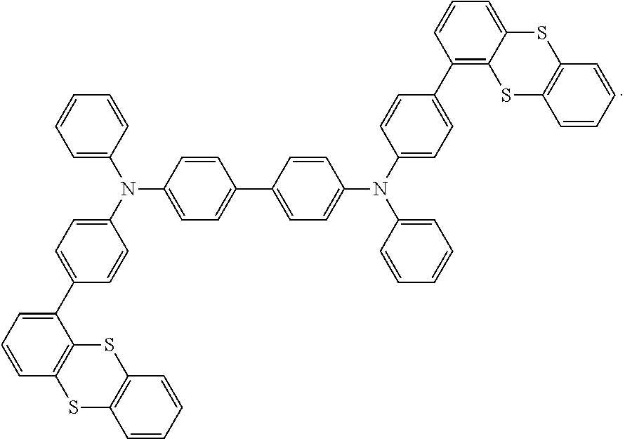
C1=C(C2=CC=C(N(C3=CC=C(C4=CC=C(N(C5=CC=C(C6=C7C(=CC=C6)SC6=C(S7)C=CC=C6)C=C5)C5=CC=CC=C5)C=C4)C=C3)C3=CC=CC=C3)C=C2)C2=C(C=C1)SC1=C(S2)C=CC=C1
